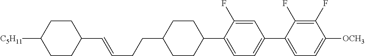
C1(C=CCCC2CCC(C3=CC=C(C4=CC=C([OCH3])C(F)=C4F)C=C3F)CC2)CCC([C5H11])CC1
